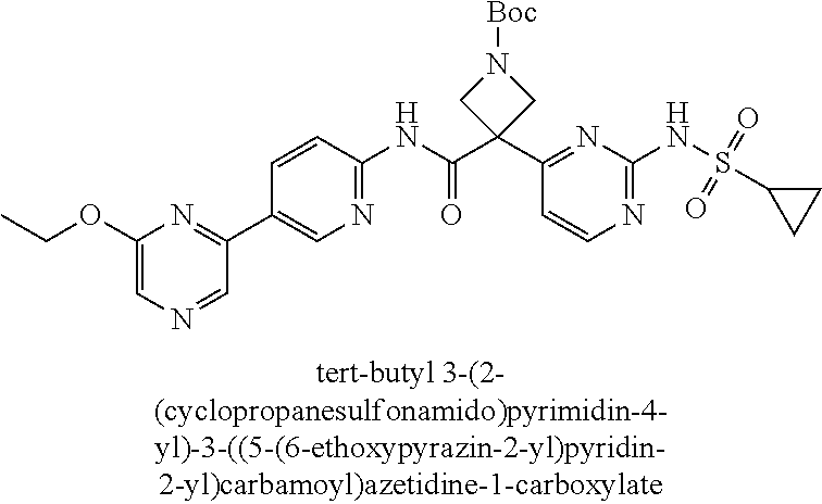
N1=C(NS(=O)(=O)C2CC2)N=C(C2(C(NC3=NC=C(C4=NC(OCC)=CN=C4)C=C3)=O)CN([Boc])C2)C=C1
